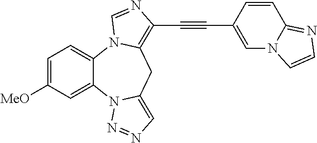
C1=C([MeO])C=C2C(=C1)N1C(=C(C#CC3=CN4C(=NC=C4)C=C3)N=C1)CC1=CN=NN21
